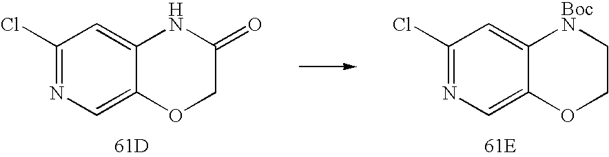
C1(Cl)=NC=C2C(=C1)NC(=O)CO2.[61D].C1(Cl)=NC=C2C(=C1)[BocN]CCO2.[61E]
